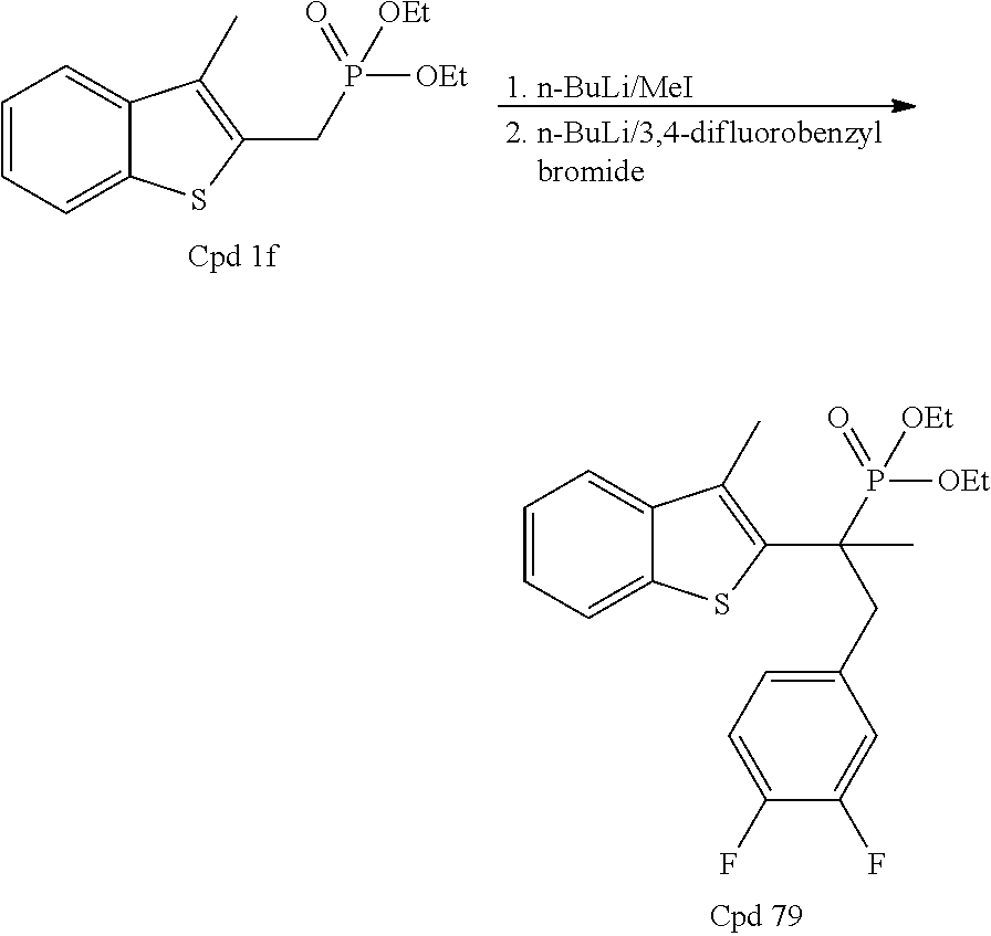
[1. n-BuLi/MeI].C1=CC=C2C(=C1)C(C)=C(CP([OEt])(=O)[OEt])S2.C1=CC=C2C(=C1)C(C)=C(C(P([OEt])(=O)[OEt])(CC1=CC=C(F)C(F)=C1)C)S2
